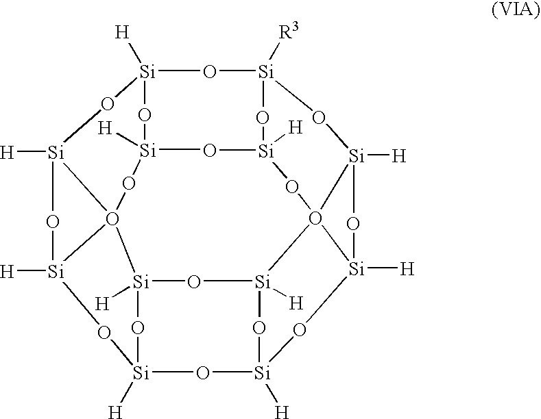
[Si]12([H])O[Si]3([R3])O[Si]4([H])O[Si]([H])(O1)OO15[Si]([H])(O2)O[Si]1([H])O[Si]1([H])O[Si]5([H])O[Si]2([H])O[Si]([H])(O1)O[Si]1([H])O2(O4)[Si]([H])(O3)O1
